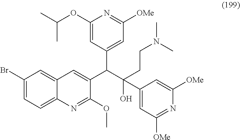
C1(Br)=CC=C2C(=C1)C=C(C(C(O)(C1=CC([OMe])=NC([OMe])=C1)CCN(C)C)C1=CC([OMe])=NC(OC(C)C)=C1)C(OC)=N2
